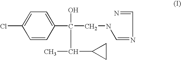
C1=CC(C(O)(C(C)C2CC2)CNC=NC=N)=CC=C1Cl
